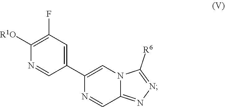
C1([R1O])=C(F)C=C(C2=CN3C(=NN=C3[R6])C=N2)C=N1
